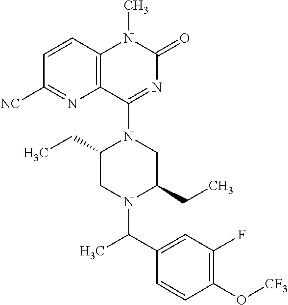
C1=CC2=C(N=C1[NC])C(N1CC(CC)N(C(C3=CC(F)=C(O[CF3])C=C3)C)CC1CC)=NC(=O)N2C
